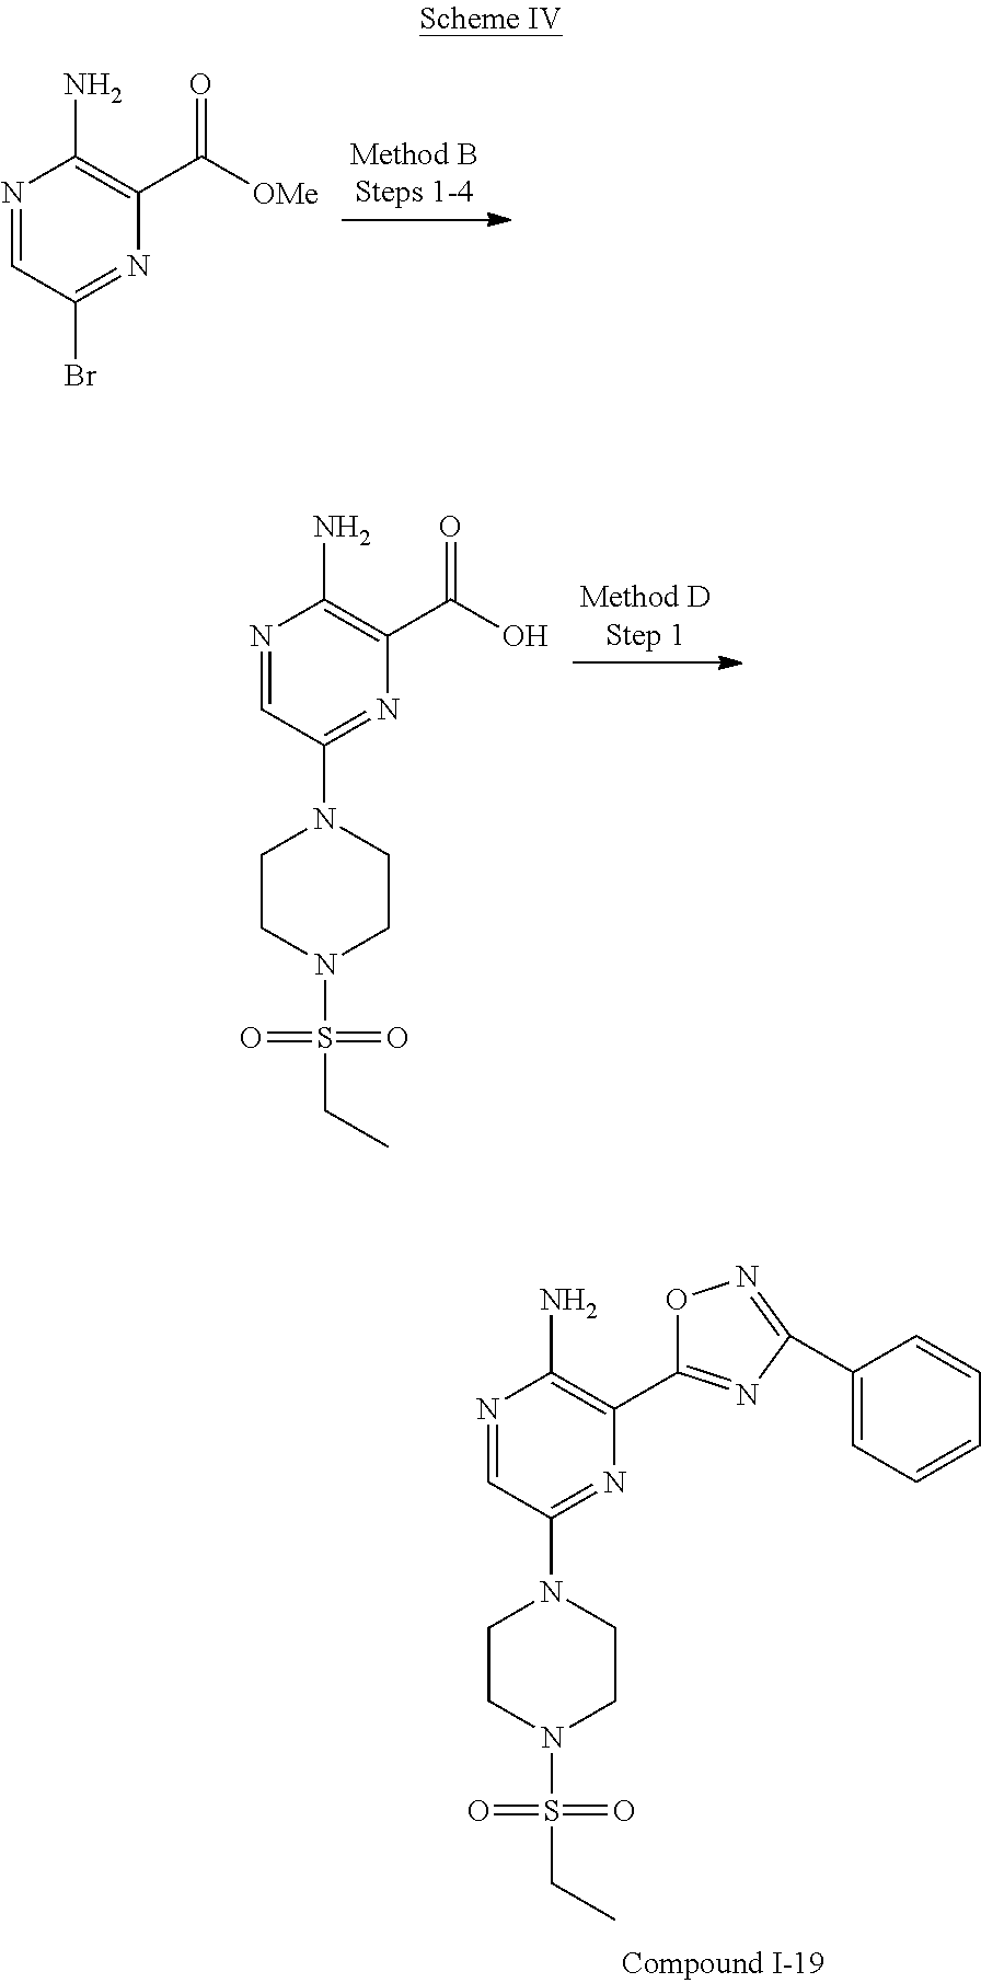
N1=CC(Br)=NC(C([OMe])=O)=C1N.N1=CC(N2CCN(S(CC)(=O)=O)CC2)=NC(C(O)=O)=C1N.N1=CC(N2CCN(S(CC)(=O)=O)CC2)=NC(C2=NC(C3=CC=CC=C3)=NO2)=C1N
